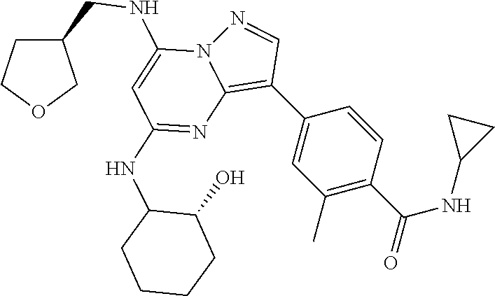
C1(C2=C3N(N=C2)C(NCC2CCOC2)=CC(NC2CCCCC2O)=N3)=CC(C)=C(C(=O)NC2CC2)C=C1
